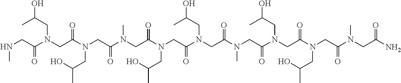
N(CC(N(CC(N(CC(N(CC(N(CC(N(CC(N(CC(N(CC(N(CC(N(CC(N)=O)C)=O)CC(C)O)=O)CC(C)O)=O)C)=O)CC(O)C)=O)CC(O)C)=O)C)=O)CC(C)O)=O)CC(O)C)=O)C
